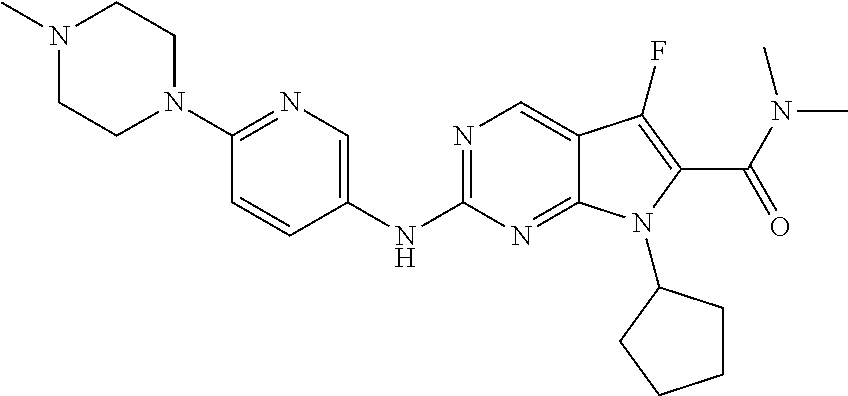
N1=C(NC2=CN=C(N3CCN(C)CC3)C=C2)N=C2C(=C1)C(F)=C(C(N(C)C)=O)N2C1CCCC1
